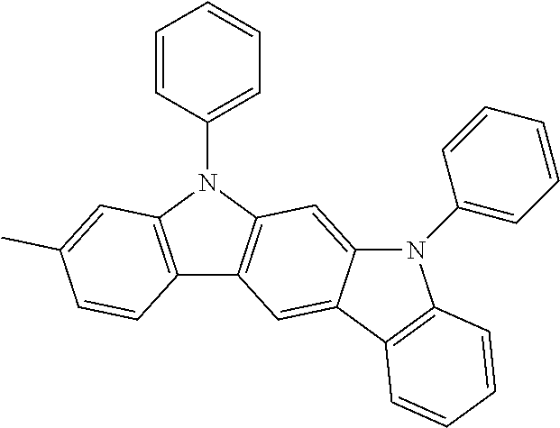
C12=C(N(C3=CC=CC=C3)C3=C1C=C1C(=C3)N(C3=CC=CC=C3)C3=C1C=CC=C3)C=C(C)C=C2
